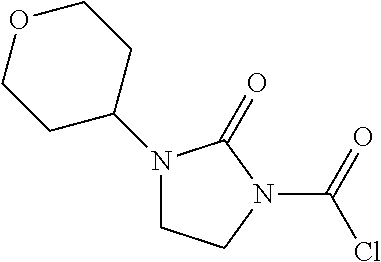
C1CN(C(Cl)=O)C(=O)N1C1CCOCC1
